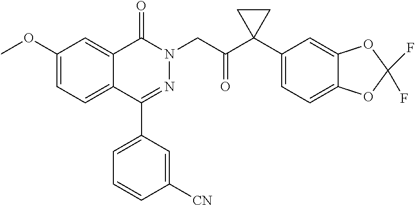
C1(OC)=CC=C2C(=C1)C(=O)N(CC(=O)C1(C3=CC=C4C(=C3)OC(F)(F)O4)CC1)N=C2C1=CC=CC([CN])=C1
